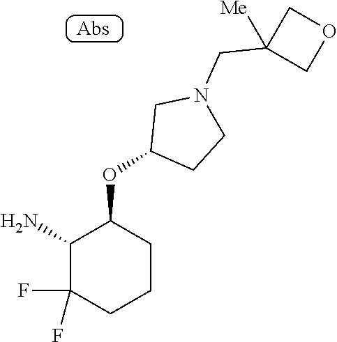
C1(N)C(F)(F)CCCC1OC1CCN(CC2([Me])COC2)C1
